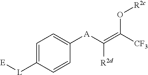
C1=C([L][E])C=CC([A]C(=C([CF3])O[R2c])[R2d])=C1
